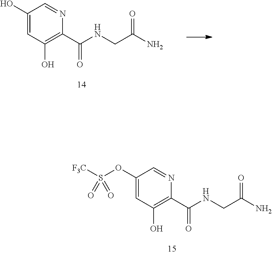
OC1=CC(O)=C(C(NCC(N)=O)=O)N=C1.O(C1=CC(O)=C(C(NCC(N)=O)=O)N=C1)S([F3C])(=O)=O
